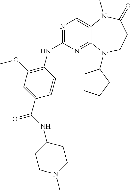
N1=C(NC2=C(OC)C=C(C(=O)NC3CCN(C)CC3)C=C2)N=C2C(=C1)N(C)C(=O)CCN2C1CCCC1
